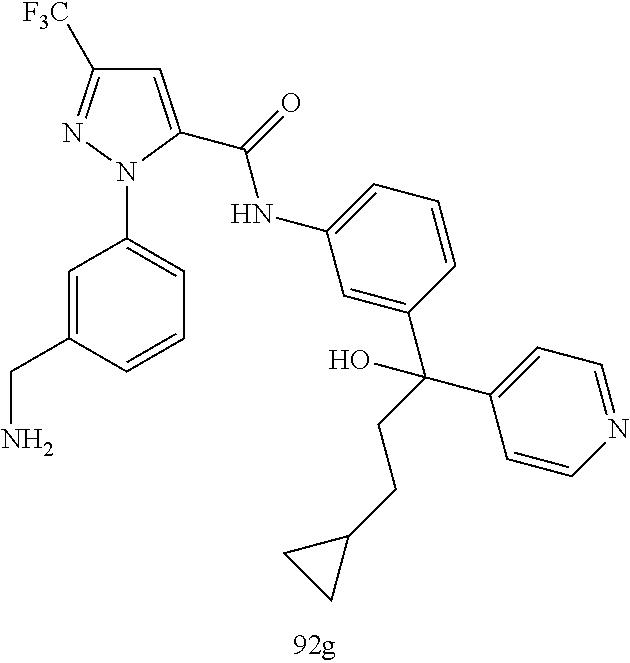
C1=C(CN)C=CC=C1N1C(C(=O)NC2=CC=CC(C(CCC3CC3)(C3=CC=NC=C3)O)=C2)=CC([F3C])=N1
